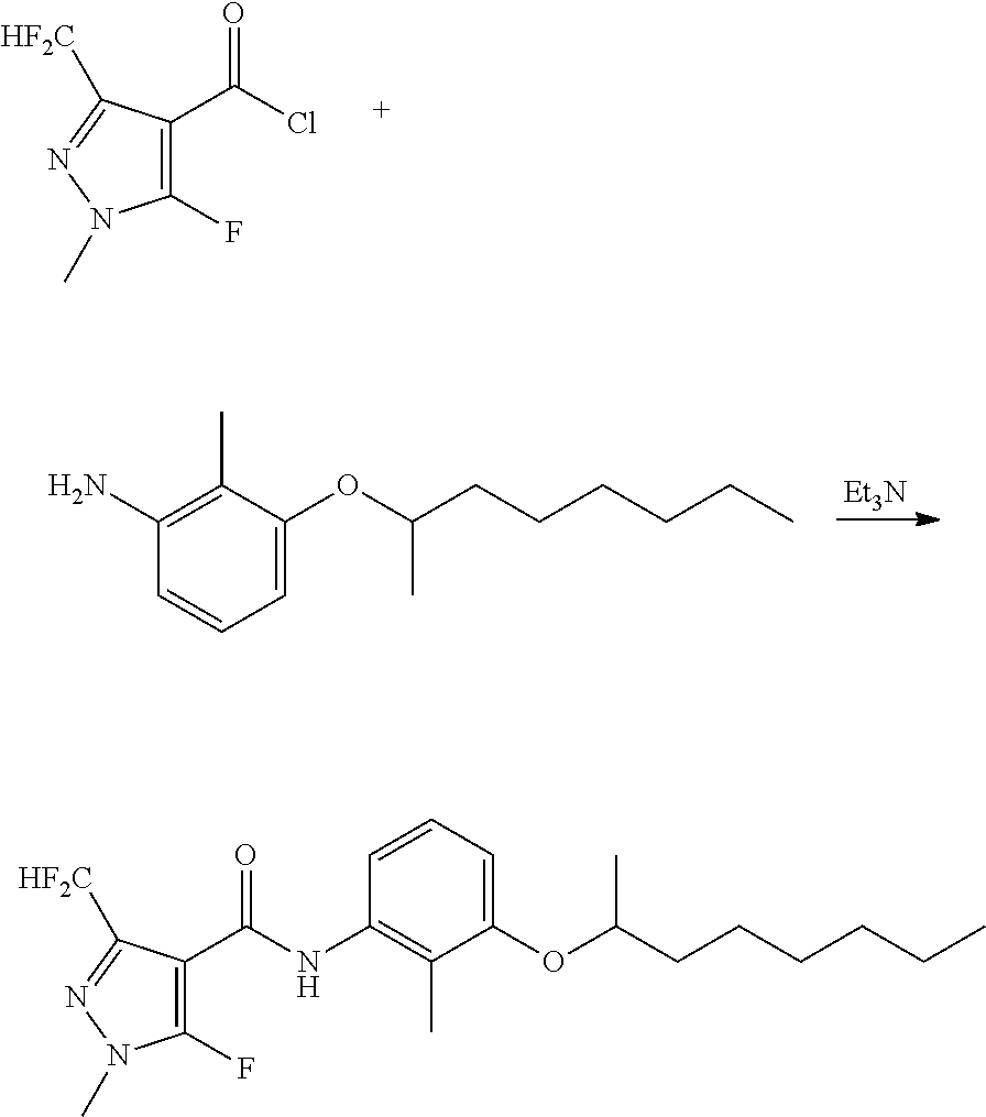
C1(F)=C(C(Cl)=O)C([HF2C])=NN1C.[Et3N].C1(N)=C(C)C(OC(CCCCCC)C)=CC=C1.C1(NC(C2=C(F)N(C)N=C2[HF2C])=O)=C(C)C(OC(CCCCCC)C)=CC=C1
